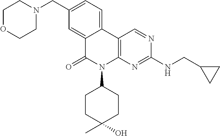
C1(CN2CCOCC2)=CC=C2C(=C1)C(=O)N(C1CCC(O)(C)CC1)C1=C2C=NC(NCC2CC2)=N1
